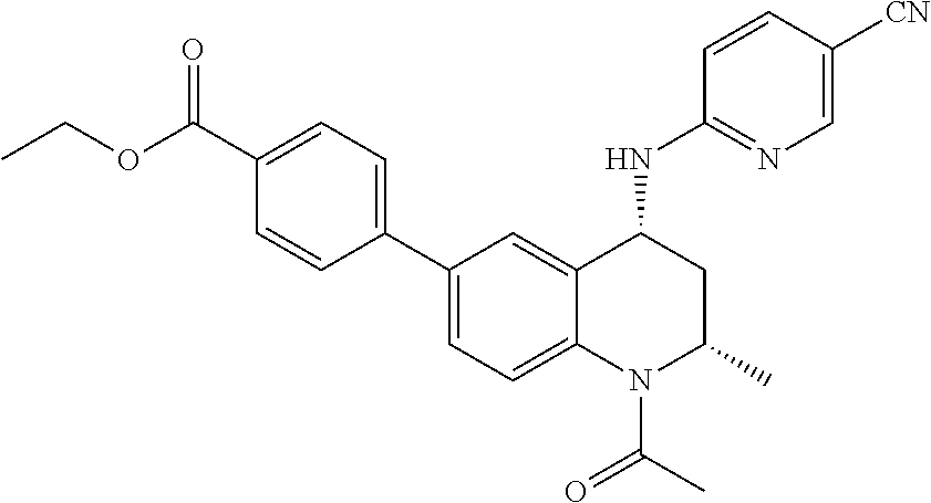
C1(C2=CC=C3C(=C2)C(NC2=NC=C([CN])C=C2)CC(C)N3C(C)=O)=CC=C(C(OCC)=O)C=C1
